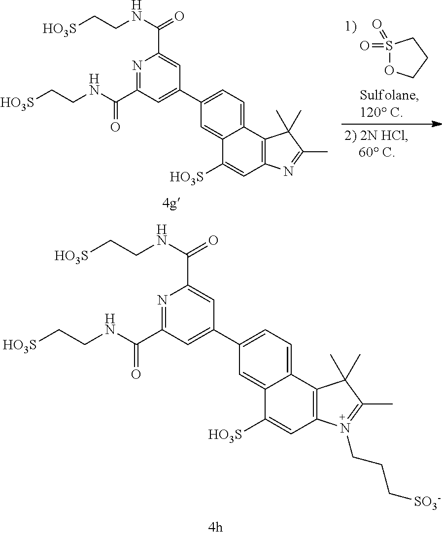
[HO3S]CCNC(=O)C1=CC(C2=CC=C3C(=C2)C([HO3S])=CC2=C3C(C)(C)C(C)=N2)=CC(C(NCC[HO3S])=O)=N1.S1(=O)(=O)OCCC1.[HO3S]CCNC(=O)C1=CC(C2=CC=C3C(=C2)C([HO3S])=CC2=C3C(C)(C)C(C)=N2CCC[SO3-])=CC(C(NCC[HO3S])=O)=N1
